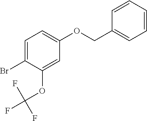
C1=C(Br)C(OC(F)(F)F)=CC(OCC2=CC=CC=C2)=C1
